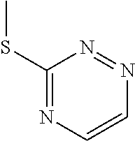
C1(SC)=NC=CN=N1
